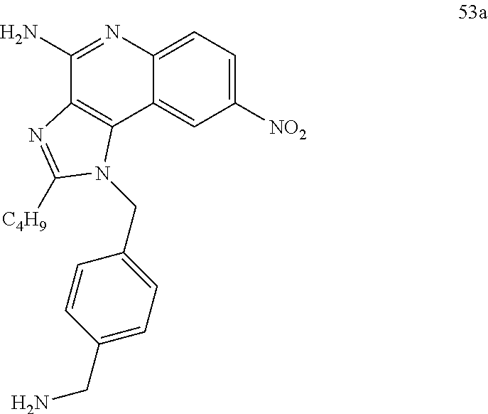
C1(N)=NC2=CC=C([NO2])C=C2C2=C1N=C([C4H9])N2CC1=CC=C(CN)C=C1
